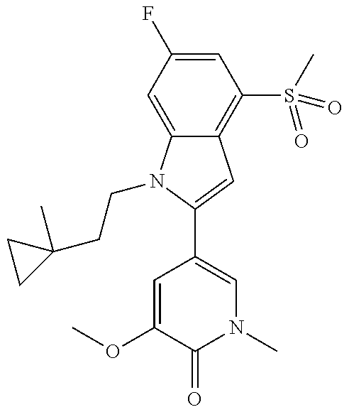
C12=C(S(C)(=O)=O)C=C(F)C=C1N(CCC1(C)CC1)C(C1=CN(C)C(=O)C(OC)=C1)=C2
